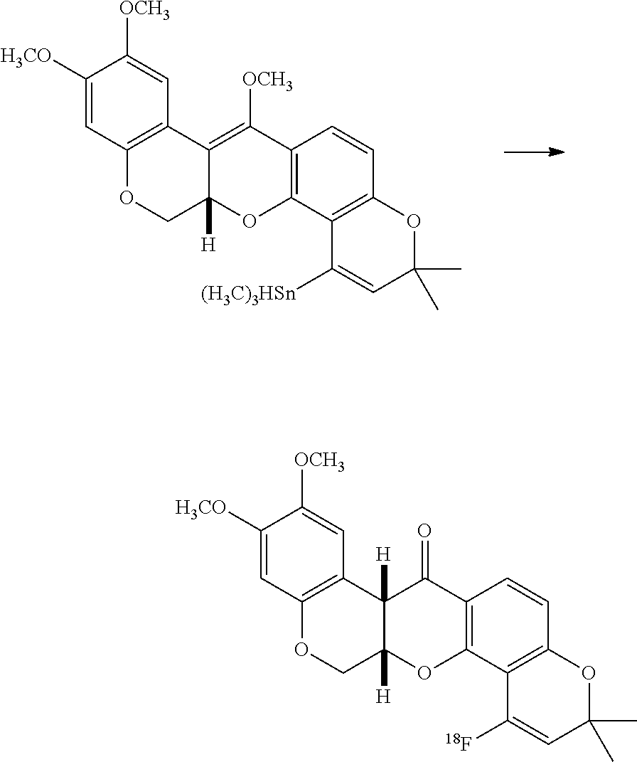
C1([H3CO])=CC2=C(C=C1[OCH3])C1=C([OCH3])C3=C(OC1([H])CO2)C1=C(C=C3)OC(C)(C)C=C1[(H3C)3HSn].C1([H3CO])=CC2=C(C=C1[OCH3])C1([H])C([H])(CO2)OC2=C(C1=O)C=CC1=C2C([18F])=CC(C)(C)O1
